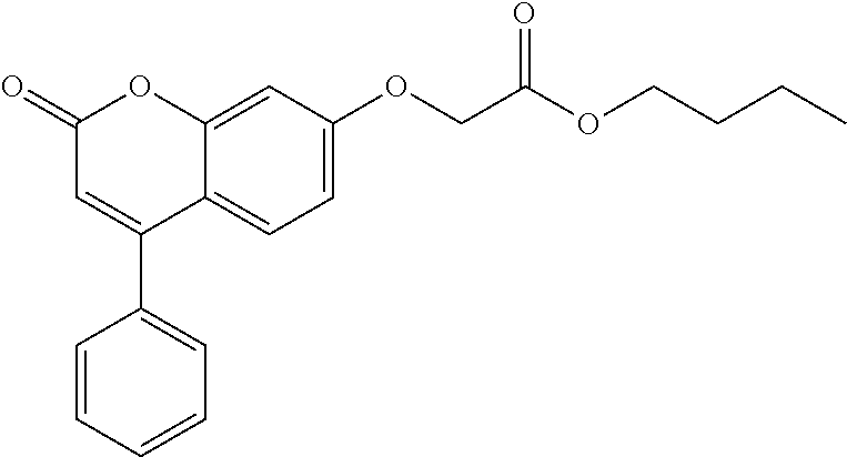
C12=CC(OCC(OCCCC)=O)=CC=C1C(C1=CC=CC=C1)=CC(=O)O2
